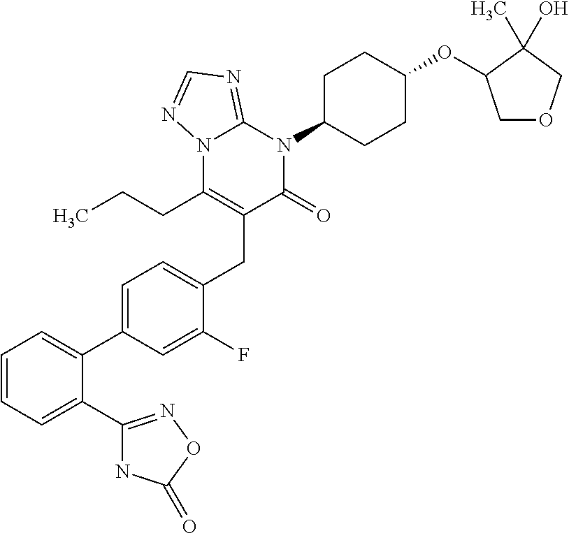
C(C1=C(CCC)N2C(=NC=N2)N(C2CCC(OC3COCC3(C)O)CC2)C1=O)C1=CC=C(C2=CC=CC=C2C2=NOC(=O)N2)C=C1F
